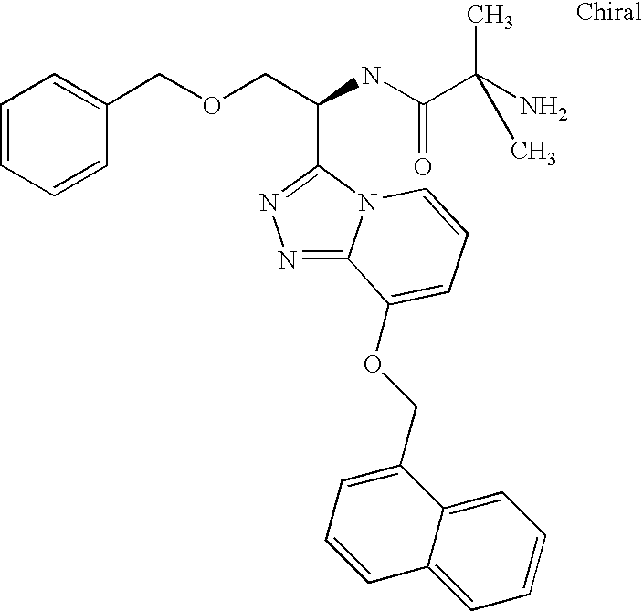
C(COCC1=CC=CC=C1)(NC(C(N)(C)C)=O)C1=NN=C2N1C=CC=C2OCC1=CC=CC2=CC=CC=C12
